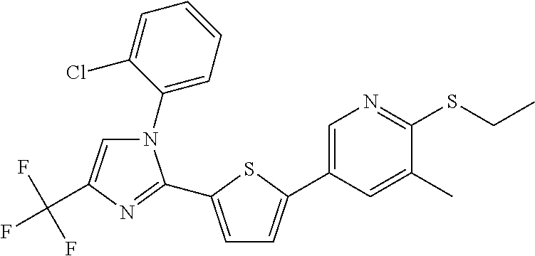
C1(N2C=C(C(F)(F)F)N=C2C2=CC=C(C3=CN=C(SCC)C(C)=C3)S2)=CC=CC=C1Cl
